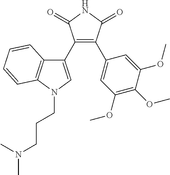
C1(C2=CN(CCCN(C)C)C3=C2C=CC=C3)=C(C2=CC(OC)=C(OC)C(OC)=C2)C(=O)NC1=O
